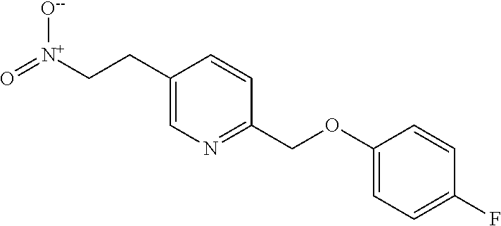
C1(CC[N+](=O)[O-2])=CN=C(COC2=CC=C(F)C=C2)C=C1
